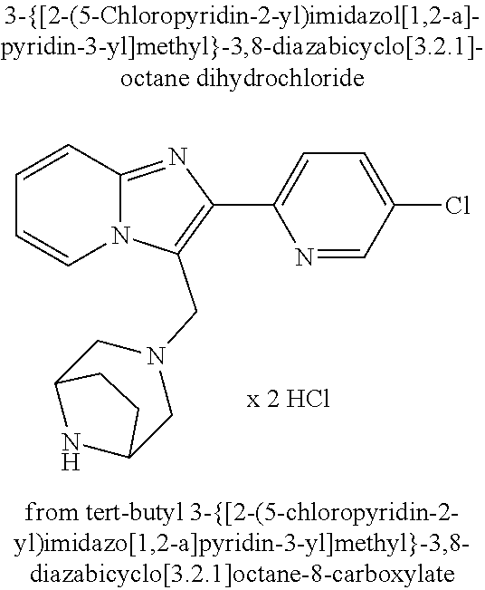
C1=CC2=NC(C3=CC=C(Cl)C=N3)=C(CN3CC4NC(C3)CC4)N2C=C1
